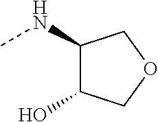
CNC1C(O)COC1
